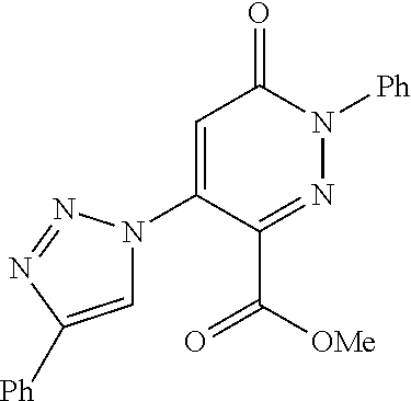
C1=C(N2C=C([Ph])N=N2)C(C(=O)[OMe])=NN([Ph])C1=O
